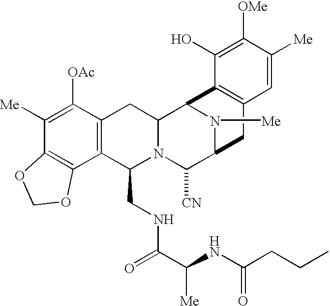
C1([Me])=C([OAc])C2=C(C3=C1OCO3)C(CNC(=O)C(NC(CCC)=O)[Me])N1C(C2)C2N([Me])C(C1[CN])CC1=C2C(O)=C([OMe])C([Me])=C1
